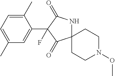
C1(C)=CC=C(C)C=C1C1(F)C(=O)NC2(C1=O)CCN(OC)CC2
